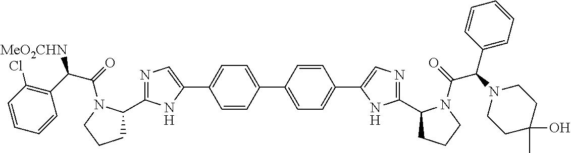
C1(C2=CC=C(C3=CN=C(C4CCCN4C(C(C4=CC=CC=C4)N4CCC(C)(O)CC4)=O)N3)C=C2)=CC=C(C2=CN=C(C3CCCN3C(C(C3=C(Cl)C=CC=C3)[MeO2CHN])=O)N2)C=C1
